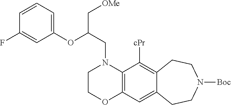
C1COC2=C(N1CC(OC1=CC=CC(F)=C1)C[OMe])C([cPr])=C1C(=C2)CCN([Boc])CC1
